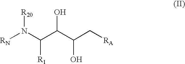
[RN]N(C(C(C(C[RA])O)O)[R1])[R20]
